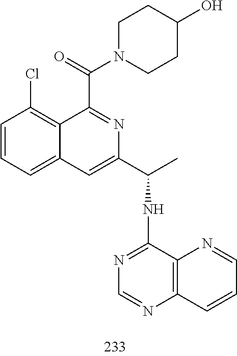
C1=CC=C2C(=C1Cl)C(C(=O)N1CCC(O)CC1)=NC(C(C)NC1=NC=NC3=C1N=CC=C3)=C2
